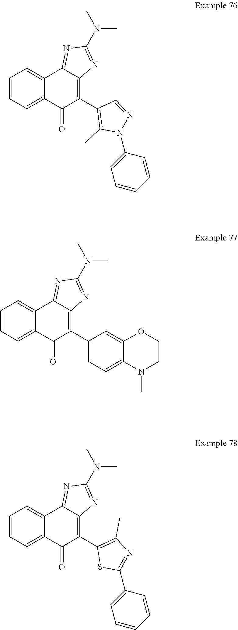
C1=CC=C2C(=C1)C1=NC(N(C)C)=NC1=C(C1=C(C)N=C(C3=CC=CC=C3)S1)C2=O.C1=CC=C2C(=C1)C1=NC(N(C)C)=NC1=C(C1=CC=C3C(=C1)OCCN3C)C2=O.C1=CC=C2C(=C1)C1=NC(N(C)C)=NC1=C(C1=C(C)N(C3=CC=CC=C3)N=C1)C2=O
